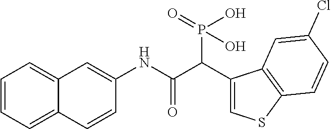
C1=CC=C2C(=C1)C=C(NC(C(C1=CSC3=C1C=C(Cl)C=C3)P(=O)(O)O)=O)C=C2
